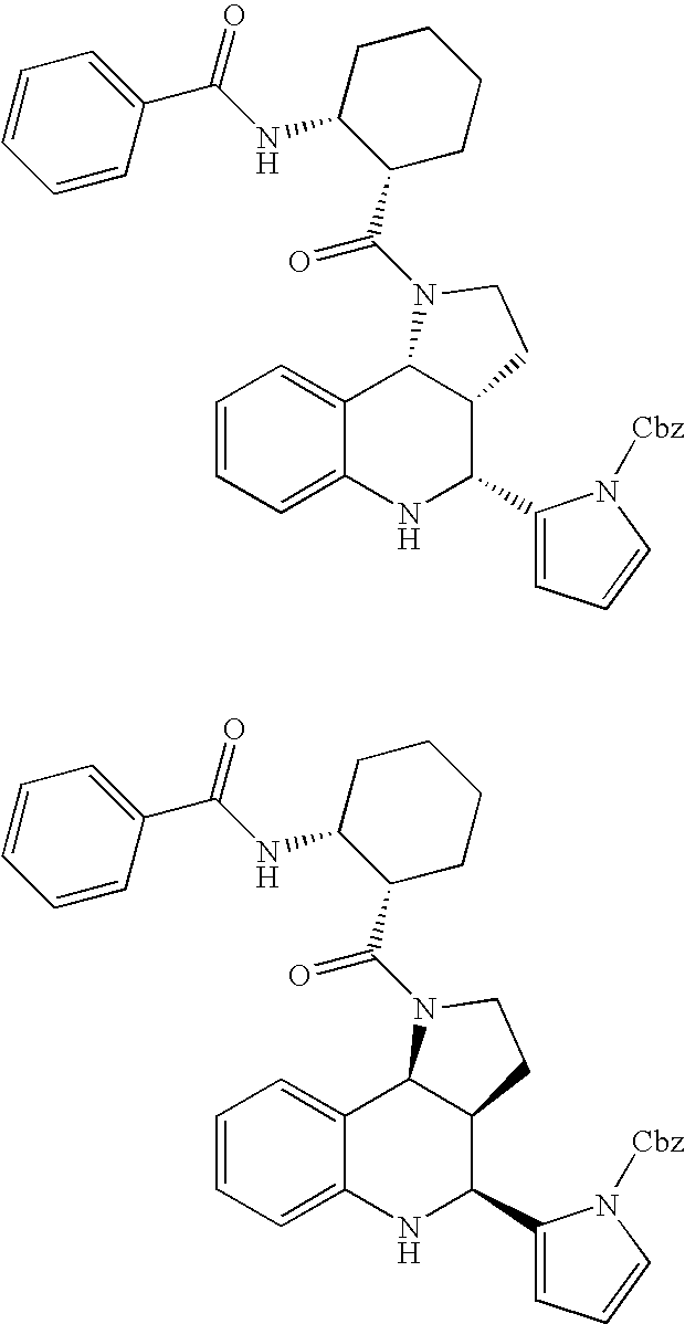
C1=CC=C2C(=C1)C1C(C(C3=CC=CN3[Cbz])N2)CCN1C(=O)C1CCCCC1NC(C1=CC=CC=C1)=O.C1=CC=C2C(=C1)C1C(C(C3=CC=CN3[Cbz])N2)CCN1C(=O)C1CCCCC1NC(C1=CC=CC=C1)=O
